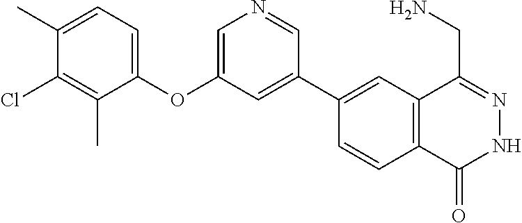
C1(C2=CC(OC3=CC=C(C)C(Cl)=C3C)=CN=C2)=CC2=C(C=C1)C(=O)NN=C2CN
